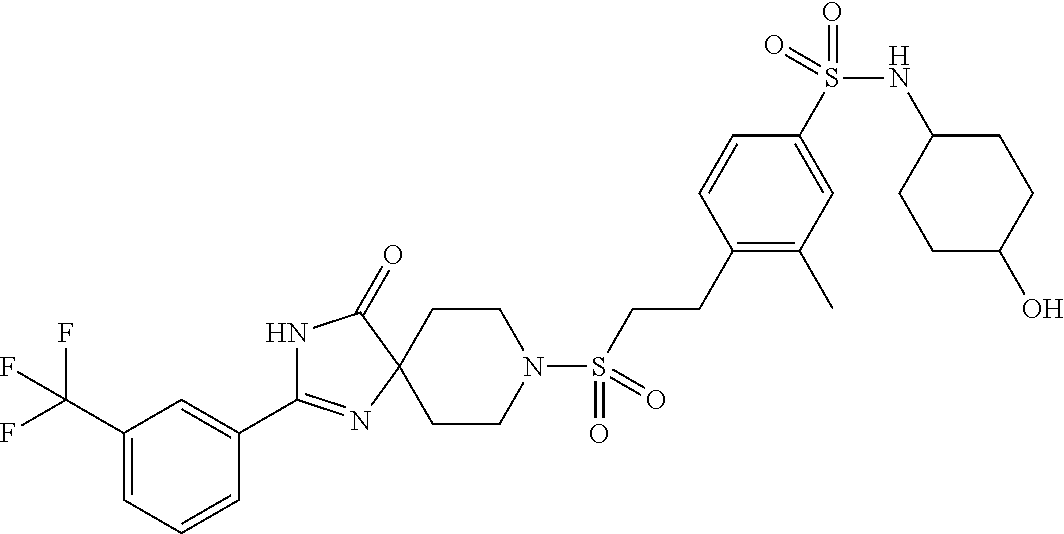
N1C(C2=CC(C(F)(F)F)=CC=C2)=NC2(C1=O)CCN(S(CCC1=C(C)C=C(S(NC3CCC(O)CC3)(=O)=O)C=C1)(=O)=O)CC2
